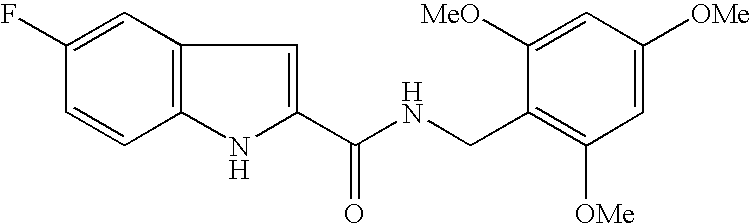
C1(C(NCC2=C([OMe])C=C([OMe])C=C2[MeO])=O)=CC2=C(N1)C=CC(F)=C2
